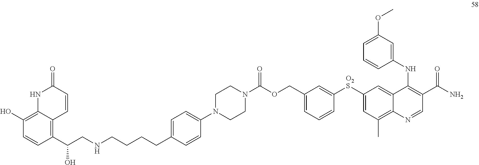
C1(C(CNCCCCC2=CC=C(N3CCN(C(=O)OCC4=CC=CC([O2S]C5=CC(C)=C6C(=C5)C(NC5=CC(OC)=CC=C5)=C(C(N)=O)C=N6)=C4)CC3)C=C2)O)=C2C(=C(O)C=C1)NC(=O)C=C2
